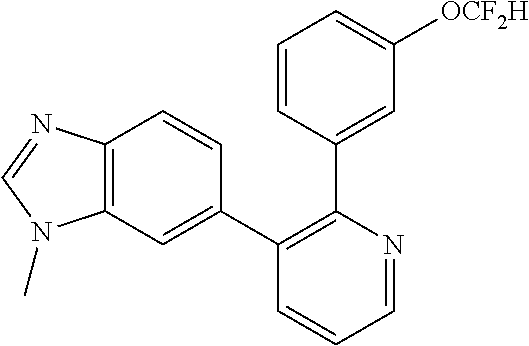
C1=CC(C2=C(C3=CC4=C(C=C3)N=CN4C)C=CC=N2)=CC([OCF2H])=C1
